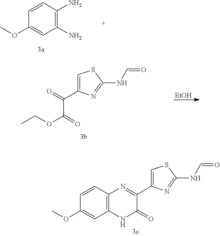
C12=C(N=C(C3=CSC(NC=O)=N3)C(=O)N1)C=CC(OC)=C2.COC1=CC(N)=C(N)C=C1.CCOC(=O)C(=O)C1=CSC(NC=O)=N1.[EtOH]
